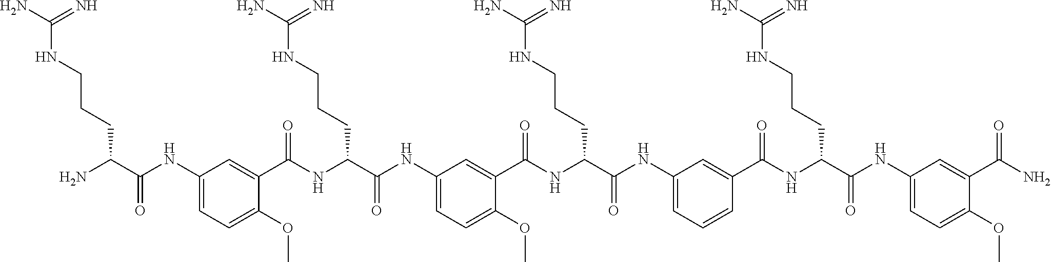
C1(NC(C(N)CCCNC(N)=N)=O)=CC=C(OC)C(C(NC(C(NC2=CC=C(OC)C(C(NC(C(NC3=CC=CC(C(NC(C(NC4=CC=C(OC)C(C(N)=O)=C4)=O)CCCNC(N)=N)=O)=C3)=O)CCCNC(N)=N)=O)=C2)=O)CCCNC(N)=N)=O)=C1
